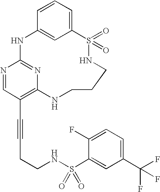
C1=CC=C2C=C1NC1=NC(=C(C#CCCNS(C3=CC(C(F)(F)F)=CC=C3F)(=O)=O)C=N1)NCCCNS2(=O)=O
